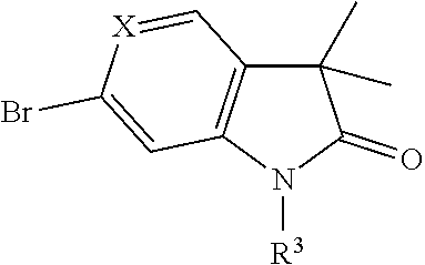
C1(C)(C)C2=C(N([R3])C1=O)C=C(Br)[X]=C2
